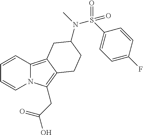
N12C(=C3C(=C1CC(=O)O)CCC(N(S(=O)(C1=CC=C(F)C=C1)=O)C)C3)C=CC=C2
